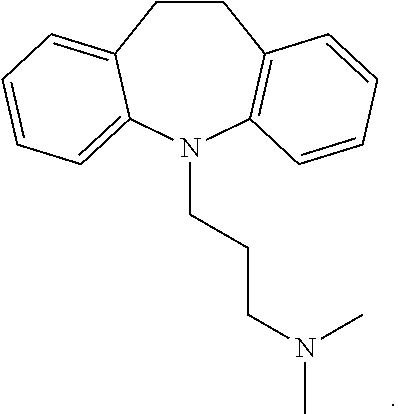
C1CC2=CC=CC=C2N(CCCN(C)C)C2=C1C=CC=C2
